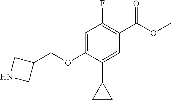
C1=C(OCC2CNC2)C(C2CC2)=CC(C(OC)=O)=C1F
